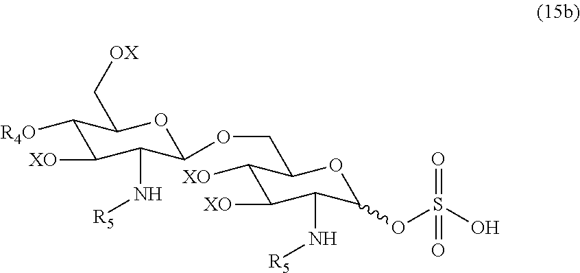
C1([R4O])C([XO])C(N[R5])C(OCC2C([XO])C([XO])C(N[R5])C(OS(O)(=O)=O)O2)OC1C[OX]
